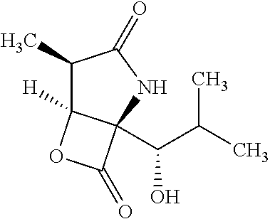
C1(C)C2([H])C(C(O)C(C)C)(NC1=O)C(=O)O2
